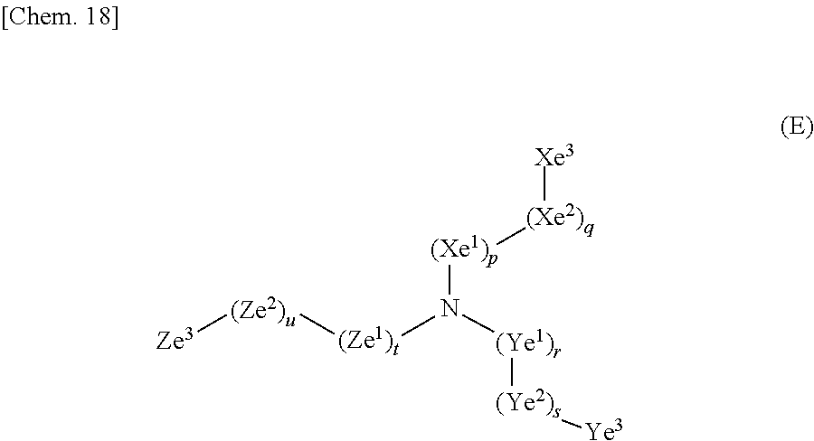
[(Xe2)q]([(Xe1)p]N([(Ze1)t][(Ze2)u][Ze3])[(Ye1)r][(Ye2)s][Ye3])[Xe3]
